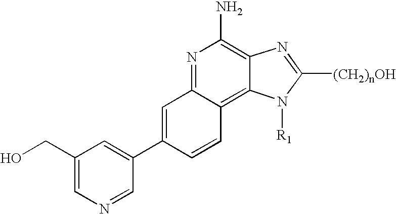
N1=C2C(=C3C(=C1N)N=C([(CH2)nOH])N3[R1])C=CC(C1=CC(CO)=CN=C1)=C2
